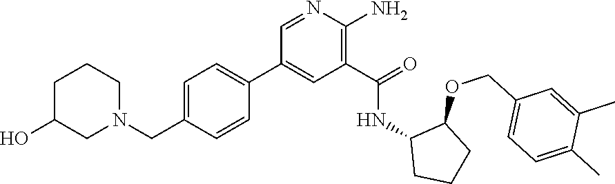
C1=NC(N)=C(C(=O)NC2CCCC2OCC2=CC=C(C)C(C)=C2)C=C1C1=CC=C(CN2CCCC(O)C2)C=C1
